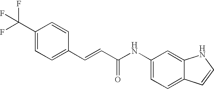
C1(C=CC(=O)NC2=CC=C3C(=C2)NC=C3)=CC=C(C(F)(F)F)C=C1
